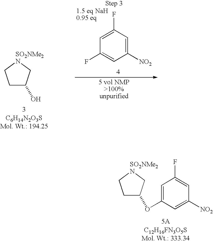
C1C(OC2=CC(F)=CC([NO2])=C2)C[SO2NMe2N]C1.C1C(O)C[SO2NMe2N]C1.C1=C(F)C=C([NO2])C=C1F
